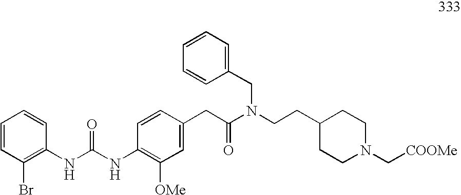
C(C1CCN(C[COOMe])CC1)CN(C(CC1=CC([OMe])=C(NC(=O)NC2=C(Br)C=CC=C2)C=C1)=O)CC1=CC=CC=C1
